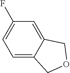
C1(F)=CC=C2C(=C1)COC2
